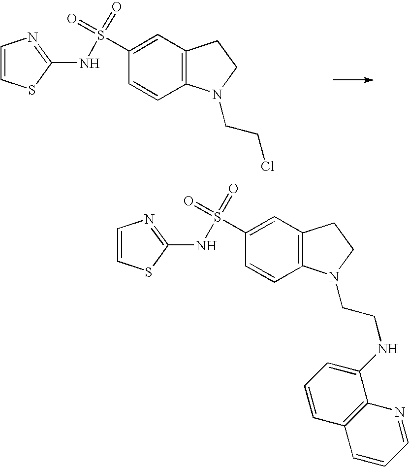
C1(S(=O)(=O)NC2=NC=CS2)=CC2=C(C=C1)N(CCCl)CC2.C1(S(=O)(=O)NC2=NC=CS2)=CC2=C(C=C1)N(CCNC1=CC=CC3=C1N=CC=C3)CC2
